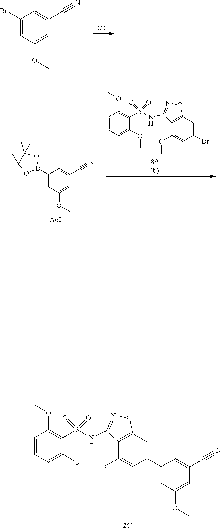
C1=CC=C(OC)C(S(=O)(=O)NC2=NOC3=C2C(OC)=CC(C2=CC(OC)=CC(C#N)=C2)=C3)=C1OC.C1(C#N)=CC(B2OC(C)(C)C(C)(C)O2)=CC(OC)=C1.C1=CC=C(OC)C(S(=O)(=O)NC2=NOC3=C2C(OC)=CC(Br)=C3)=C1OC.[89(b)].[A62].C1(Br)=CC(OC)=CC(C#N)=C1
